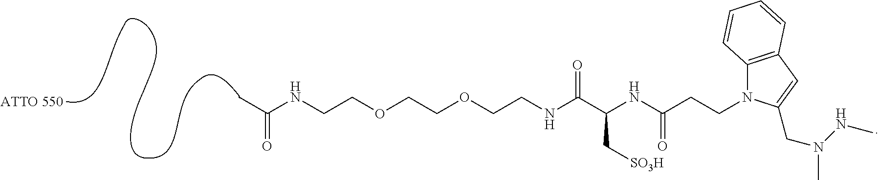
CC(NCCOCCOCCNC(=O)C(C[SO3H])NC(=O)CCN1C2=C(C=C1CN(NC)C)C=CC=C2)=O
